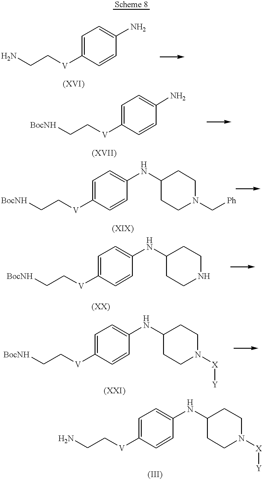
NCC[V]C1=CC=C(N)C=C1.C(C[V]C1=CC=C(N)C=C1)[BocNH].C(C[V]C1=CC=C(NC2CCN(C[Ph])CC2)C=C1)[BocNH].C(C[V]C1=CC=C(NC2CCNCC2)C=C1)[BocNH].C([V]C1=CC=C(NC2CCN([X][Y])CC2)C=C1)C[BocNH].C([V]C1=CC=C(NC2CCN([X][Y])CC2)C=C1)CN
